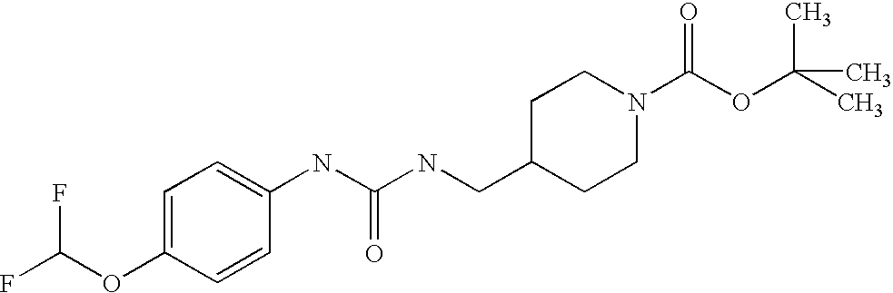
FC(OC1=CC=C(NC(NCC2CCN(C(OC(C)(C)C)=O)CC2)=O)C=C1)F
